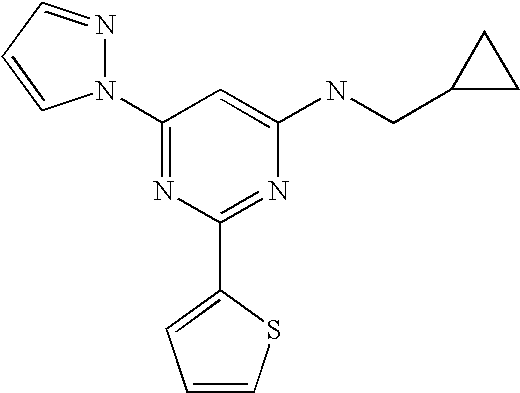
C1(N2N=CC=C2)=NC(C2=CC=CS2)=NC(NCC2CC2)=C1
